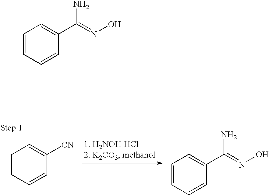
C1=CC=CC([CN])=C1.C1=CC=CC(C(=NO)N)=C1.C1=CC=CC(C(=NO)N)=C1
